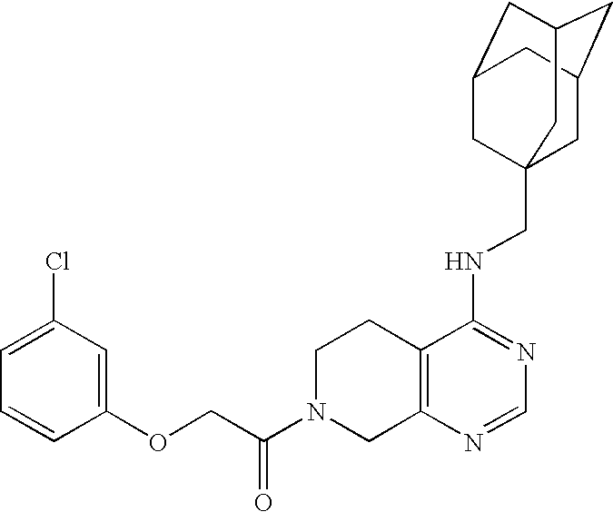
C(C(N1CC2=C(CC1)C(NCC13CC4CC(CC(C1)C4)C3)=NC=N2)=O)OC1=CC(Cl)=CC=C1
